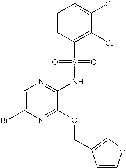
C1=C(Br)N=C(OCC2=C(C)OC=C2)C(NS(C2=C(Cl)C(Cl)=CC=C2)(=O)=O)=N1
